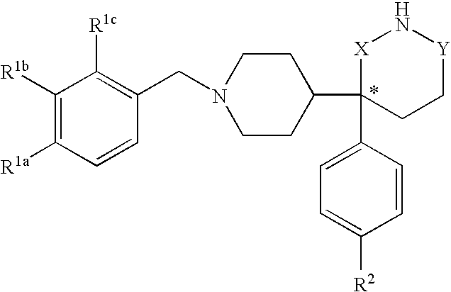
C1([R1b])=C([R1a])C=CC(CN2CCC(C3(C4=CC=C([R2])C=C4)CC[Y]N[X]3)CC2)=C1[R1c]
